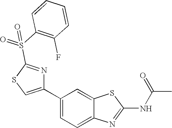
C1(C2=CSC(S(C3=C(F)C=CC=C3)(=O)=O)=N2)=CC=C2C(=C1)SC(NC(C)=O)=N2
